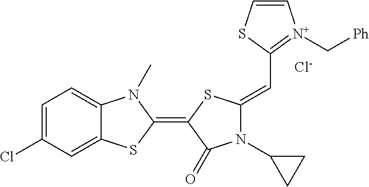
[Cl-].C1=C(Cl)C=C2C(=C1)N(C)C(=C1SC(=CC3=[N+](C[Ph])C=CS3)N(C3CC3)C1=O)S2
